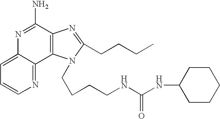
C12=CC=CN=C1C1=C(C(N)=N2)N=C(CCCC)N1CCCCNC(NC1CCCCC1)=O
